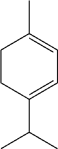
C1CC(C(C)C)=CC=C1C
